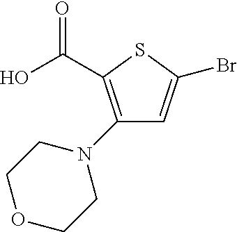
C(C1=C(N2CCOCC2)C=C(Br)S1)(O)=O
